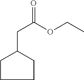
C1(CC(OCC)=O)CCCC1
